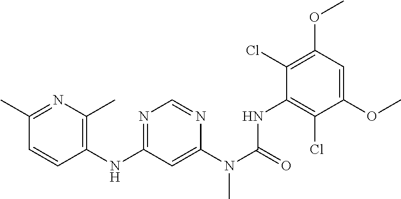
C1(NC2=NC=NC(N(C(=O)NC3=C(Cl)C(OC)=CC(OC)=C3Cl)C)=C2)=C(C)N=C(C)C=C1
